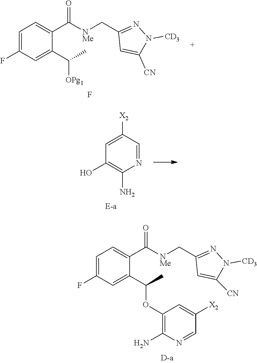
N1([CD3])N=C(C[NMe]C(C2=CC=C(F)C=C2C([OPg1])C)=O)C=C1[CN].F.C1(O)=C(N)N=CC([X2])=C1.C1=C([X2])C=NC(N)=C1OC(C1=CC(F)=CC=C1C(=O)[NMe]CC1=NN([CD3])C([CN])=C1)C
